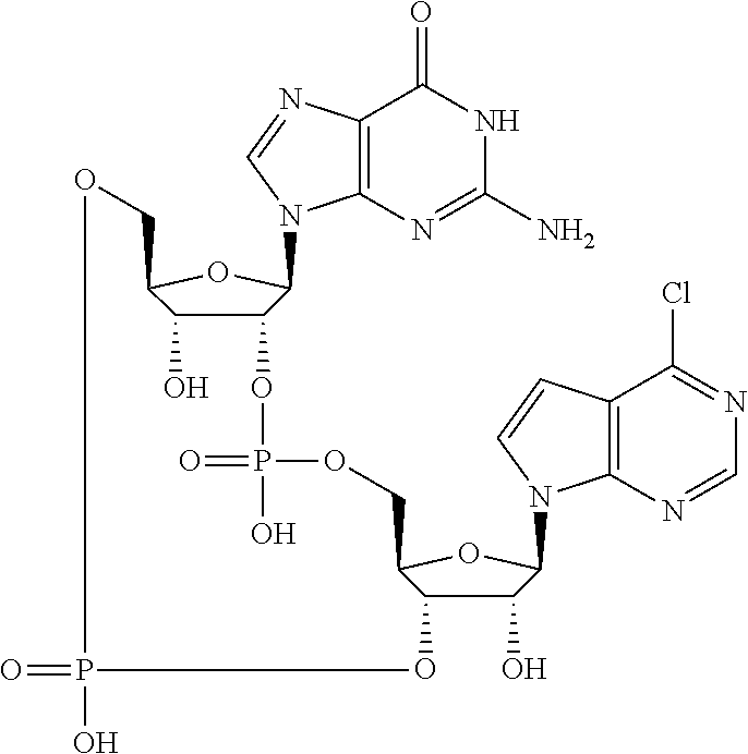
C12=C(N=C(N)NC1=O)N(C1C(OP(=O)(O)OCC3C(O)C(O)C(N4C5=C(C(Cl)=NC=N5)C=C4)O3)C(O)C(CO)O1)C=N2.O=PO
